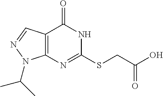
C12=C(C=NN1C(C)C)C(=O)NC(SCC(=O)O)=N2
